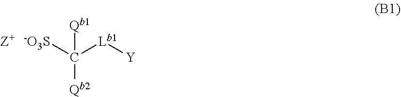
[-O3S]C([Qb1])([Qb2])[Lb1][Y]
